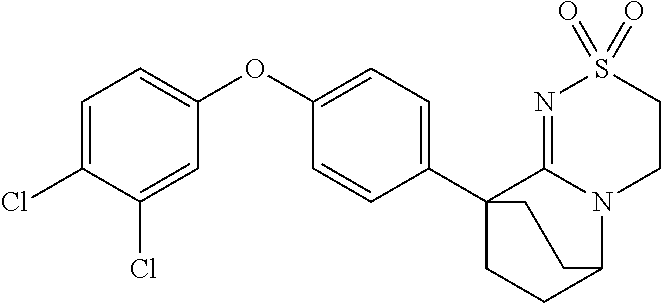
C1=C(Cl)C(Cl)=CC(OC2=CC=C(C34CCC(N5C3=NS(=O)(=O)CC5)CC4)C=C2)=C1
